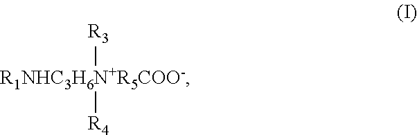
[R3][R1NHC3H6N+R5COO-][R4]
